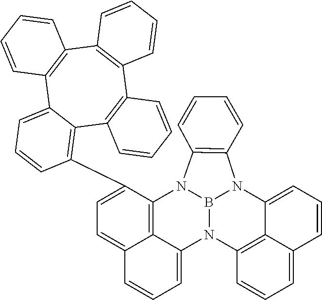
B12N3C4=C5C(=CC=CC5=CC=C4)N1C1=C(N2C2=C4C(=CC=C2C2=C5C(=CC=C2)C2=C(C6=C(C=CC=C6)C6=C5C=CC=C6)C=CC=C2)C=CC=C34)C=CC=C1
